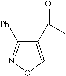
C1(C(=O)C)=CON=C1[Ph]
